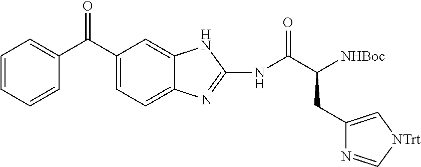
C1=CC=CC(C(C2=CC=C3C(=C2)NC(NC(=O)C([NHBoc])CC2=C[NTrt]C=N2)=N3)=O)=C1
